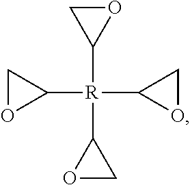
C1OC1[R](C1OC1)(C1OC1)C1OC1
